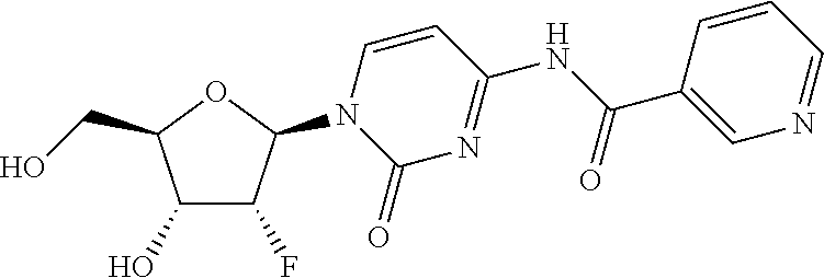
C1(O)C(F)C(N2C(=O)N=C(NC(C3=CN=CC=C3)=O)C=C2)OC1CO
